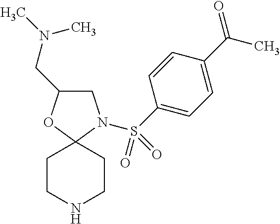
C1(CN(C)C)CN(S(C2=CC=C(C(=O)C)C=C2)(=O)=O)C2(O1)CCNCC2
